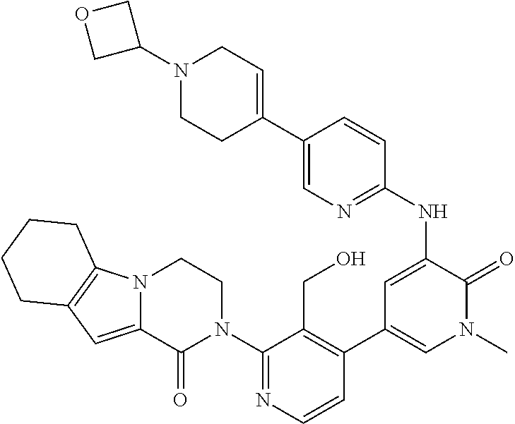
C1(N2CCN3C(=CC4=C3CCCC4)C2=O)=NC=CC(C2=CN(C)C(=O)C(NC3=NC=C(C4=CCN(C5COC5)CC4)C=C3)=C2)=C1CO
